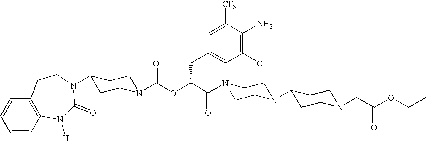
C1=CC2=C(C=C1)CCN(C1CCN(C(OC(C(N3CCN(C4CCN(CC(OCC)=O)CC4)CC3)=O)CC3=CC(Cl)=C(N)C([CF3])=C3)=O)CC1)C(=O)N2[H]
